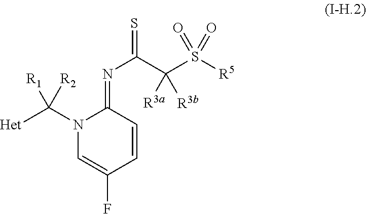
N1(C([R1])([Het])[R2])C=C(F)C=CC1=NC(C(S([R5])(=O)=O)([R3b])[R3a])=S
